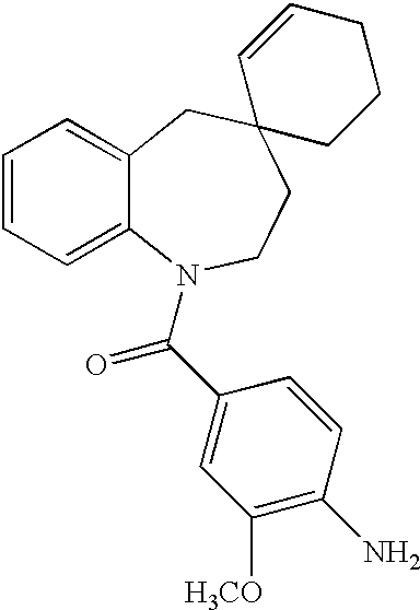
C1=CC=C2C(=C1)CC1(CCN2C(C2=CC([H3CO])=C(N)C=C2)=O)CCCC=C1
